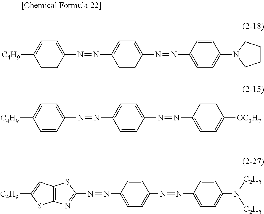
C1=CC(N=NC2=CC=C(N3CCCC3)C=C2)=CC=C1N=NC1=CC=C([C4H9])C=C1.C1=CC(N=NC2=CC=C([OC3H7])C=C2)=CC=C1N=NC1=CC=C([C4H9])C=C1.C1=CC(N=NC2=CC=C(N([C2H5])[C2H5])C=C2)=CC=C1N=NC1=NC2=C(S1)C=C([C4H9])S2
